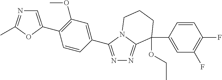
N1=C(C2=CC(OC)=C(C3=CN=C(C)O3)C=C2)N2C(=N1)C(C1=CC(F)=C(F)C=C1)(OCC)CCC2
